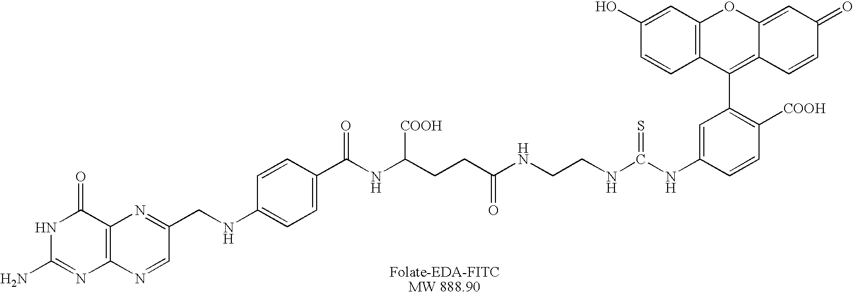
N1C(N)=NC2=C(C1=O)N=C(CNC1=CC=C(C(NC(CCC(=O)NCCNC(NC3=CC(C4=C5C(=CC(=O)C=C5)OC5=C4C=CC(O)=C5)=C([COOH])C=C3)=S)[COOH])=O)C=C1)C=N2
